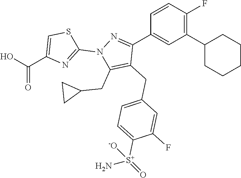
C1(C2CCCCC2)=C(F)C=CC(C2=NN(C3=NC(C(O)=O)=CS3)C(CC3CC3)=C2CC2=CC=C([S+](N)(=O)[-O])C(F)=C2)=C1
